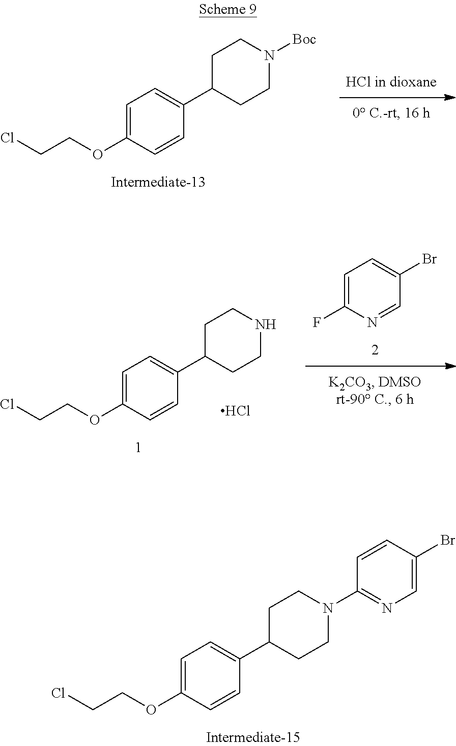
C1(OCCCl)=CC=C(C2CCN(C3=NC=C(Br)C=C3)CC2)C=C1.C1=C(F)N=CC(Br)=C1.C1(OCCCl)=CC=C(C2CCNCC2)C=C1.Cl.C1(OCCCl)=CC=C(C2CCN([Boc])CC2)C=C1
